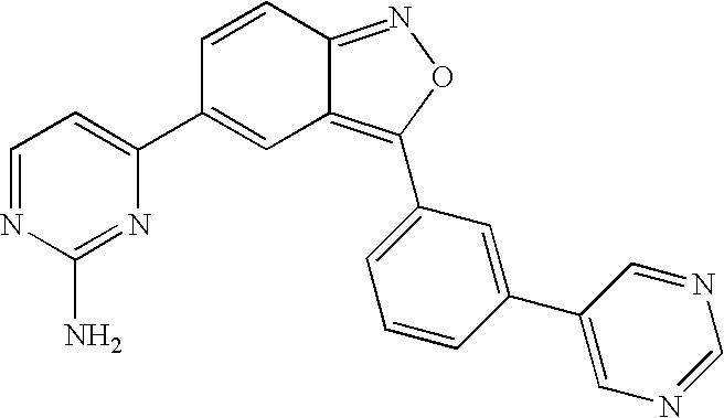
C12=C(C3=CC=CC(C4=CN=CN=C4)=C3)ON=C1C=CC(C1=CC=NC(N)=N1)=C2
